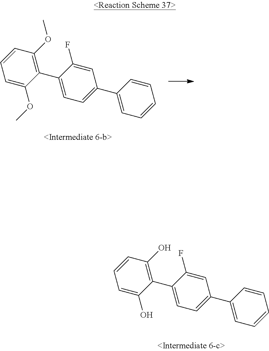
C1(C2=C(OC)C=CC=C2OC)=CC=C(C2=CC=CC=C2)C=C1F.C1(C2=C(O)C=CC=C2O)=CC=C(C2=CC=CC=C2)C=C1F
